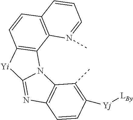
C12=C(C=CC=N1C)C=CC1=C2N2C(=NC3=C2C(C)=C([Yj][LBy])C=C3)[Yi]1
